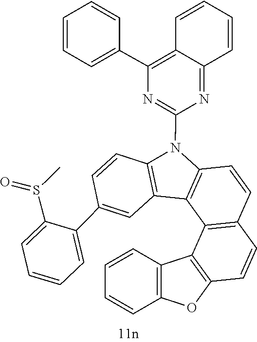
C12=C(OC3=C1C1=C(C=CC4=C1C1=C(C=CC(C5=CC=CC=C5S(=O)C)=C1)N4C1=NC(C4=CC=CC=C4)=C4C(=N1)C=CC=C4)C=C3)C=CC=C2
